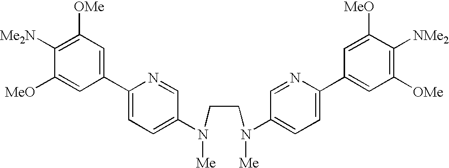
C1([Me2N])=C([OMe])C=C(C2=CC=C(N(CCN(C3=CC=C(C4=CC([OMe])=C([NMe2])C([MeO])=C4)N=C3)[Me])[Me])C=N2)C=C1[MeO]
